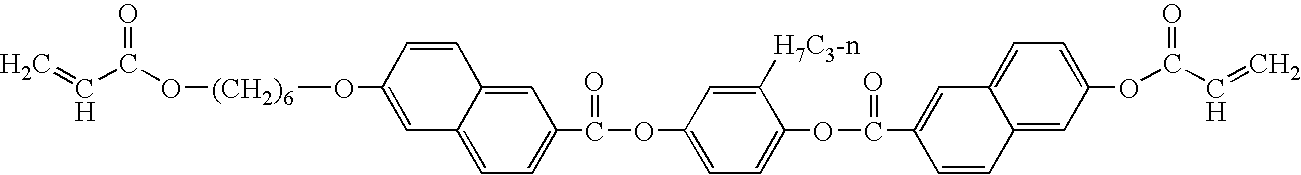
C1=C2C(=CC=C1C(OC1=CC=C(OC(=O)C3=CC4=CC=C(OC(C=C)=O)C=C4C=C3)C([H7C3-n])=C1)=O)C=C(O[(CH2)6]OC(C=C)=O)C=C2
